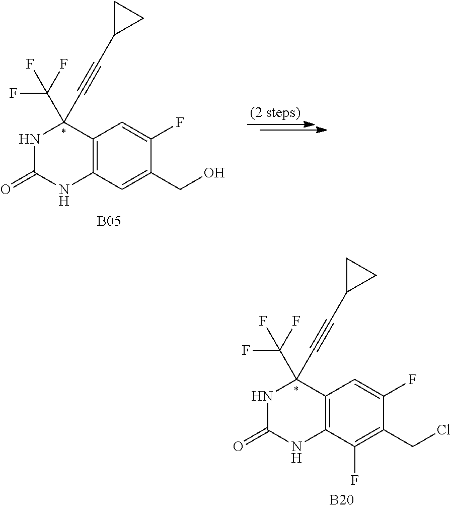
C12=C(C(F)=C(CCl)C(F)=C1)NC(=O)NC2(C#CC1CC1)C(F)(F)F.[B20].C12=C(C=C(CO)C(F)=C1)NC(=O)NC2(C#CC1CC1)C(F)(F)F.[B05]
